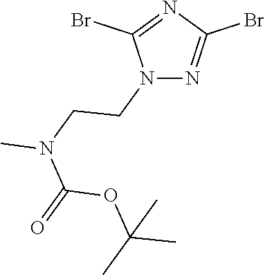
N1(CCN(C)C(=O)OC(C)(C)C)N=C(Br)N=C1Br
